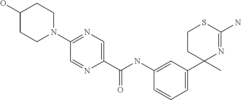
C1(O)CCN(C2=NC=C(C(=O)NC3=CC(C4(C)N=C(N)SCC4)=CC=C3)N=C2)CC1
